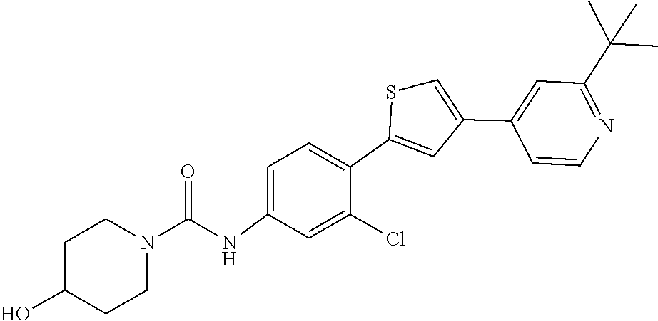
C1C(O)CCN(C(NC2=CC=C(C3=CC(C4=CC(C(C)(C)C)=NC=C4)=CS3)C(Cl)=C2)=O)C1
